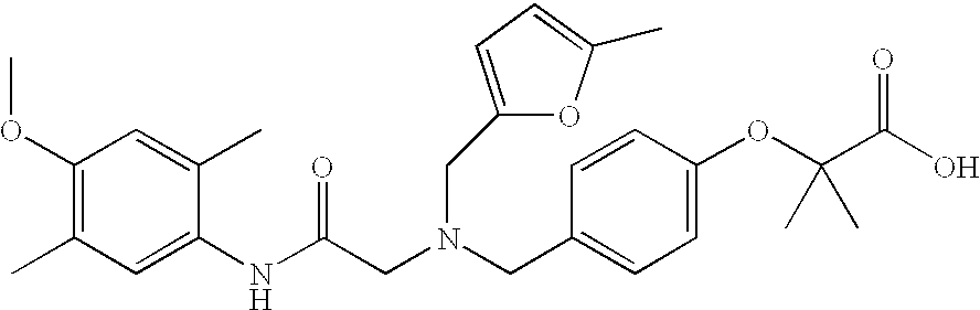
C1(C)=C(OC)C=C(C)C(NC(CN(CC2=CC=C(OC(C(O)=O)(C)C)C=C2)CC2=CC=C(C)O2)=O)=C1
